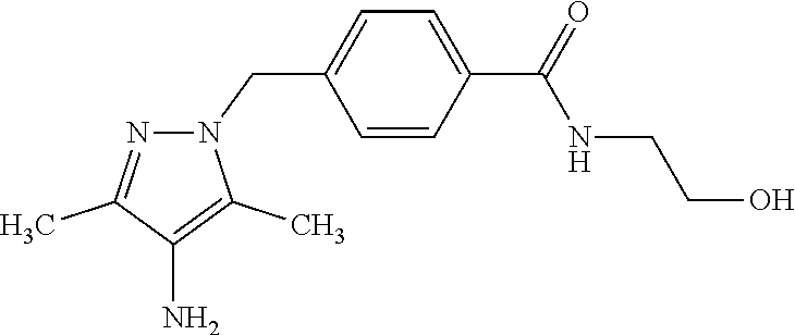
N1(CC2=CC=C(C(NCCO)=O)C=C2)N=C(C)C(N)=C1C
